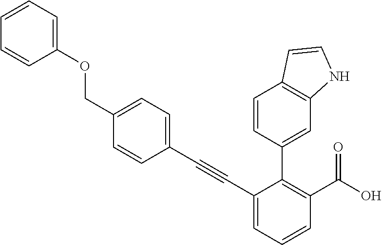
C1(C#CC2=CC=C(COC3=CC=CC=C3)C=C2)=CC=CC(C(O)=O)=C1C1=CC2=C(C=C1)C=CN2
